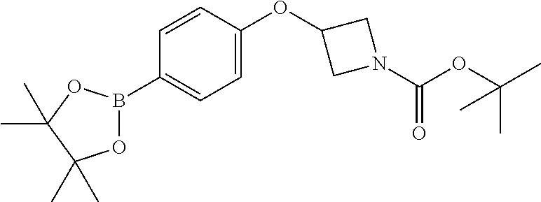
C1=CC(OC2CN(C(=O)OC(C)(C)C)C2)=CC=C1B1OC(C)(C)C(C)(C)O1
